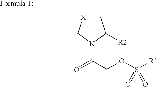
C1[X]CN(C(COS([R1])(=O)=O)=O)C1[R2]
